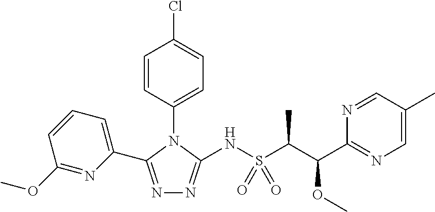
N1=C(C2=CC=CC(OC)=N2)N(C2=CC=C(Cl)C=C2)C(NS(C(C)C(C2=NC=C(C)C=N2)OC)(=O)=O)=N1
